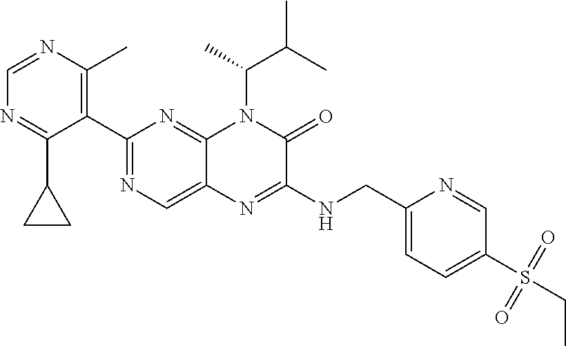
C1=NC(C)=C(C2=NC=C3C(=N2)N(C(C)C(C)C)C(=O)C(NCC2=CC=C(S(=O)(=O)CC)C=N2)=N3)C(C2CC2)=N1
